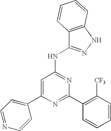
C1=C(C2=CC=NC=C2)N=C(C2=C([CF3])C=CC=C2)N=C1NC1=NNC2=C1C=CC=C2
